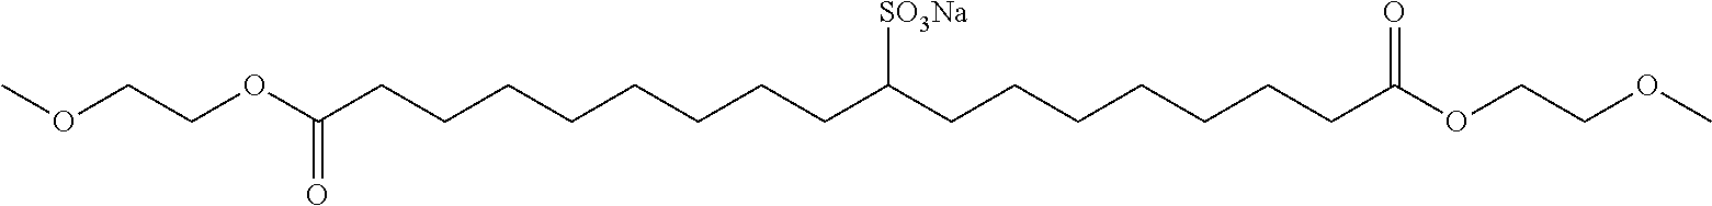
COCCOC(CCCCCCCCC(CCCCCCCC(OCCOC)=O)[SO3Na])=O
